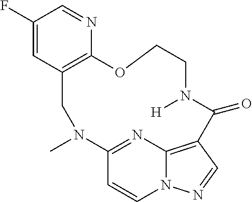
C1(F)=CC2=C(N=C1)OCCN([H])C(=O)C1=C3N(C=CC(=N3)N(C)C2)N=C1
